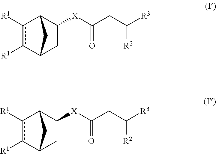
c1([R1])c([R1])C2C([X]C(CC([R3])[R2])=O)CC1C2.c1([R1])c([R1])C2C([X]C(CC([R3])[R2])=O)CC1C2
